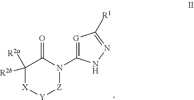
C1([R2b])([R2a])[X][Y][Z]N(C2=[G]C([R1])=NN2)C1=O
